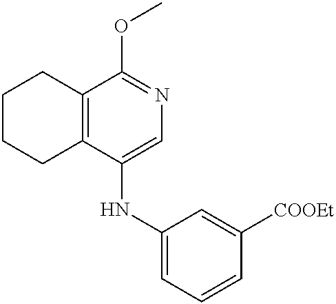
C1CCC2=C(C1)C(OC)=NC=C2NC1=CC=CC([COOEt])=C1
